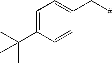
C1=C(C(C)(C)C)C=CC(C[#])=C1
